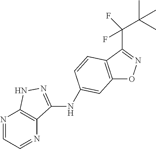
C12=C(C(C(C(C)(C)C)(F)F)=NO1)C=CC(NC1=NNC3=C1N=CC=N3)=C2
